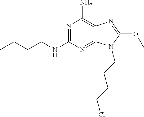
N1=C(NCCCC)N=C2C(=C1N)N=C(OC)N2CCCCCl
